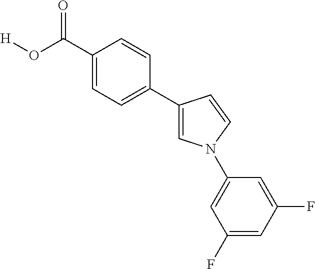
C1=C(C(O[H])=O)C=CC(C2=CN(C3=CC(F)=CC(F)=C3)C=C2)=C1
